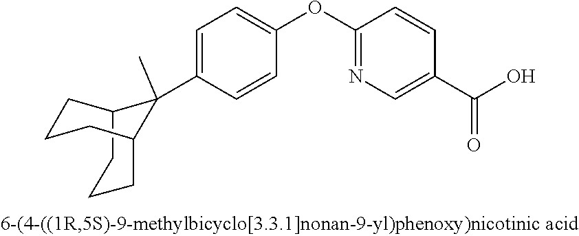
C1=C(C2(C)C3CCCC2CCC3)C=CC(OC2=NC=C(C(O)=O)C=C2)=C1
